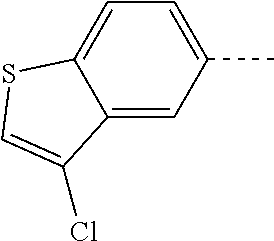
C12=CC(C)=CC=C1SC=C2Cl
